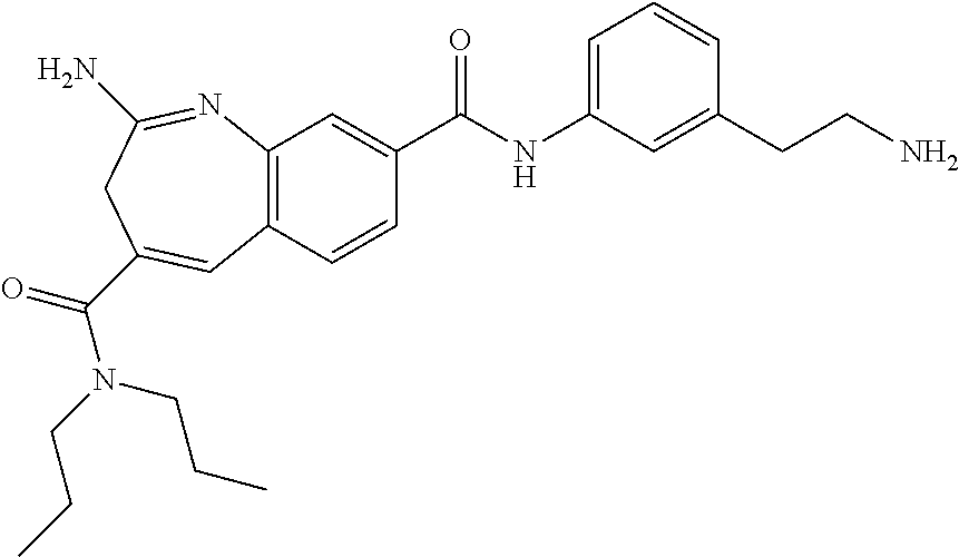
C12=C(C=CC(C(NC3=CC=CC(CCN)=C3)=O)=C1)C=C(C(=O)N(CCC)CCC)CC(N)=N2
